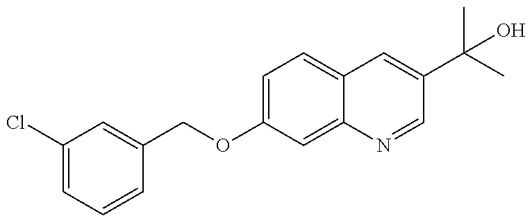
C1(Cl)=CC=CC(COC2=CC=C3C(=C2)N=CC(C(C)(C)O)=C3)=C1
